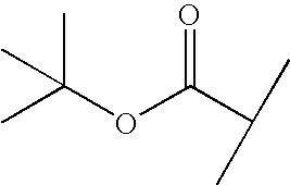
CC(C)(OC(C(C)C)=O)C
